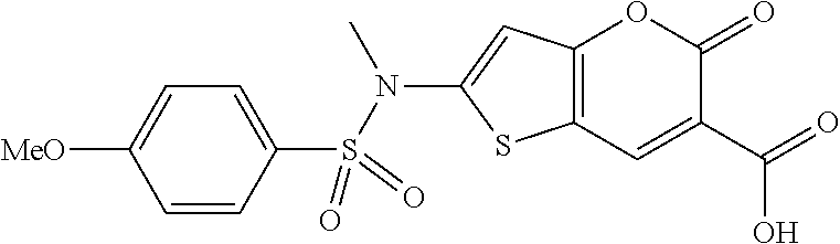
C12=C(C=C(C(=O)O)C(=O)O1)SC(N(S(C1=CC=C([MeO])C=C1)(=O)=O)C)=C2
